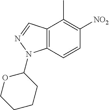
C1([NO2])=C(C)C2=C(N(C3CCCCO3)N=C2)C=C1
